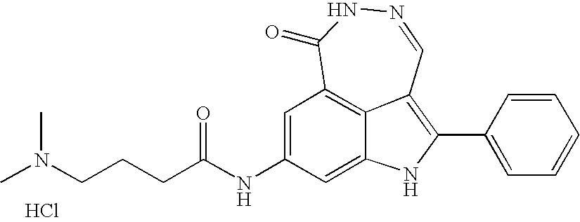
N1=CC2=C(C3=CC=CC=C3)NC3=CC(NC(CCCN(C)C)=O)=CC(=C23)C(=O)N1.Cl
